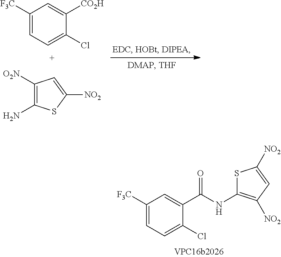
C1([F3C])=CC=C(Cl)C(C(NC2=C([NO2])C=C([NO2])S2)=O)=C1.C1([O2N])=C(N)SC([NO2])=C1.C1([F3C])=CC=C(Cl)C([CO2H])=C1
